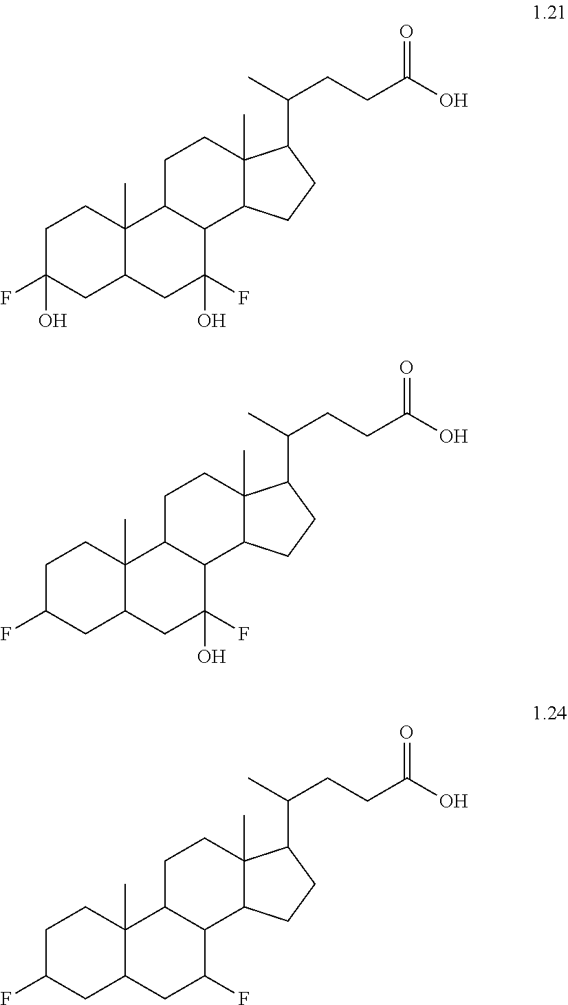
C1CC2(C)C(CC1(F)O)CC(F)(O)C1C2CCC2(C)C1CCC2C(C)CCC(O)=O.C1CC2(C)C(CC1F)CC(F)(O)C1C2CCC2(C)C1CCC2C(C)CCC(O)=O.C1CC2(C)C(CC1F)CC(F)C1C2CCC2(C)C1CCC2C(C)CCC(O)=O
